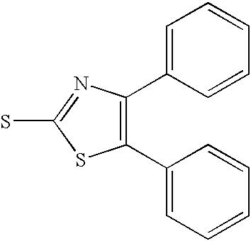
C1(C2=CC=CC=C2)=C(C2=CC=CC=C2)SC(S)=N1
